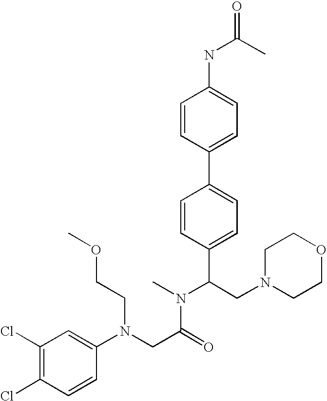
C1(Cl)=C(Cl)C=C(N(CC(=O)N(C(C2=CC=C(C3=CC=C(NC(=O)C)C=C3)C=C2)CN2CCOCC2)C)CCOC)C=C1
